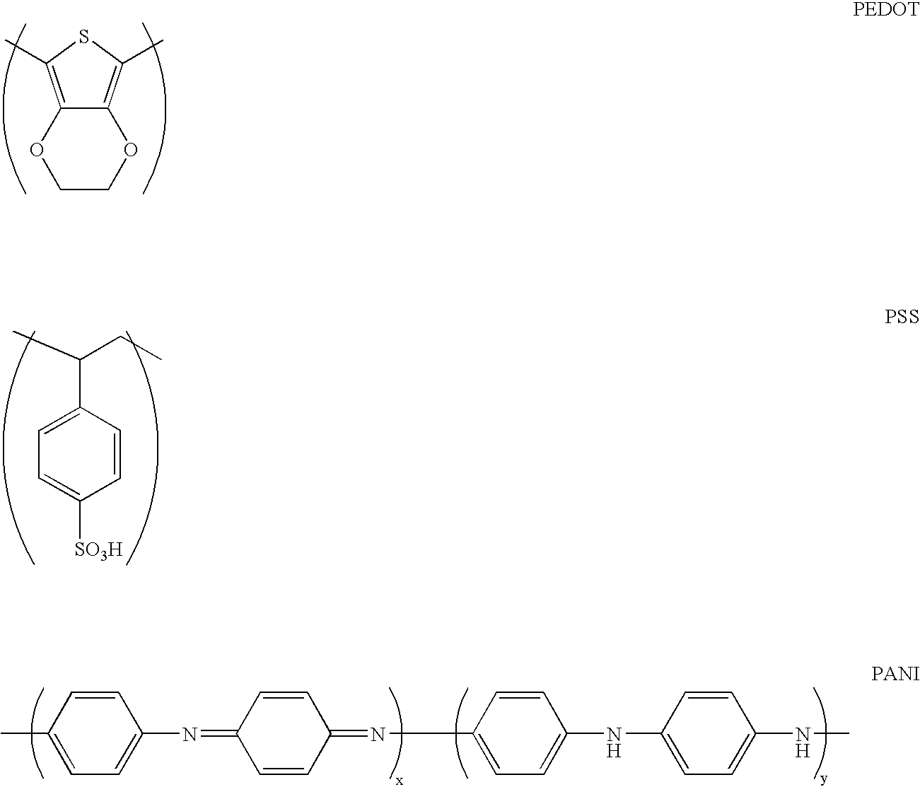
C12=C(C)SC(C)=C1OCCO2.CC(C1=CC=C([SO3H])C=C1)CC.CC1=CC=C(N=C2C=CC(=NC3=CC=C(NC4=CC=C(NC)C=C4)C=C3)C=C2)C=C1
